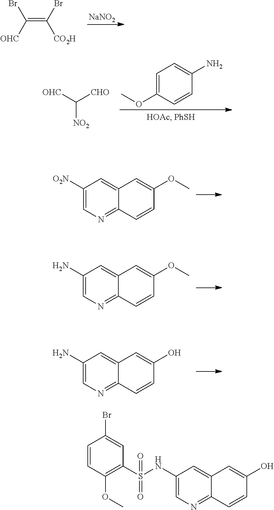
[NaNO2].C(=C(Br)[CO2H])(Br)[OHC].C1=C(OC)C=CC(N)=C1.C([NO2])([OHC])[CHO].C1([O2N])=CN=C2C(=C1)C=C(OC)C=C2.C1(N)=CN=C2C(=C1)C=C(OC)C=C2.C1(N)=CN=C2C(=C1)C=C(O)C=C2.C1(NS(=O)(=O)C2=C(OC)C=CC(Br)=C2)=CN=C2C(=C1)C=C(O)C=C2
